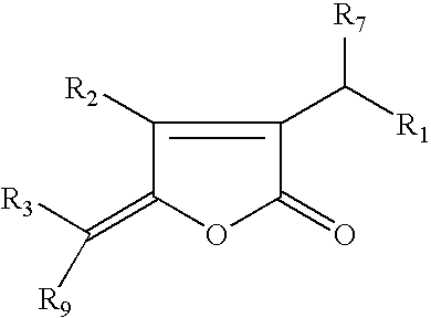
C1(=C([R3])[R9])OC(=O)C(C([R1])[R7])=C1[R2]
